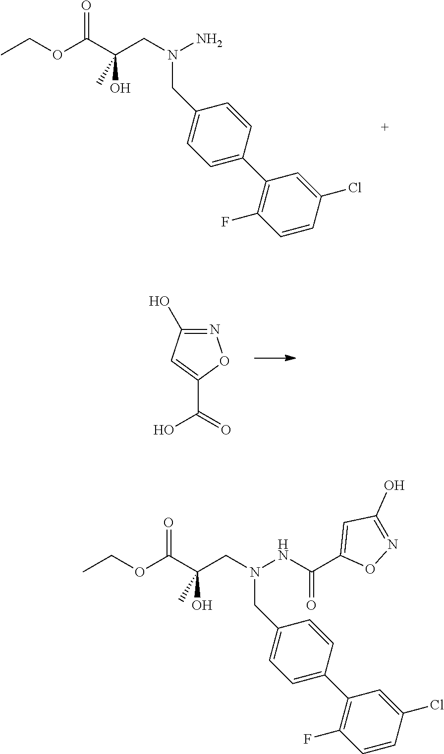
C1=C(C2=C(F)C=CC(Cl)=C2)C=CC(CN(N)CC(C(OCC)=O)(O)C)=C1.N1=C(O)C=C(C(=O)O)O1.C1=C(C2=C(F)C=CC(Cl)=C2)C=CC(CN(NC(=O)C2=CC(O)=NO2)CC(C(OCC)=O)(O)C)=C1
